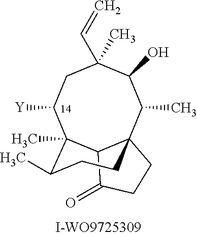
CC1C23CCC(=O)C2C(C)(C([Y])CC(C=C)(C)C1O)C(C)CC3
